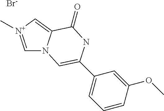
C1=[N+](C)C=C2N1C=C(C1=CC=CC(OC)=C1)NC2=O.[Br-]
